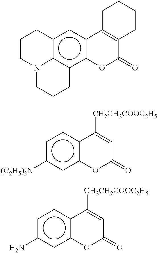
c12c3c(c4c(c1)C1=C(C(=O)O4)CCCC1)CCCN3CCC2.c1c([(C2H5)2N])cc2c(c1)C([CH2CH2COOC2H5])=CC(=O)O2.c1c(N)cc2c(c1)C([CH2CH2COOC2H5])=CC(=O)O2
